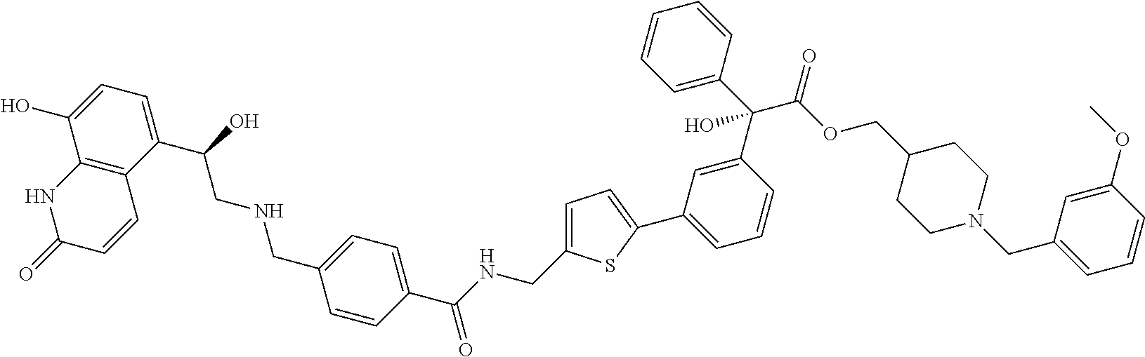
C12=C(C(C(O)CNCC3=CC=C(C(NCC4=CC=C(C5=CC=CC(C(C6=CC=CC=C6)(C(OCC6CCN(CC7=CC=CC(OC)=C7)CC6)=O)O)=C5)S4)=O)C=C3)=CC=C1O)C=CC(=O)N2
